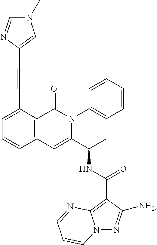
C1(C#CC2=CN(C)C=N2)=CC=CC2=C1C(=O)N(C1=CC=CC=C1)C(C(C)NC(C1=C3N(N=C1[NH2])C=CC=N3)=O)=C2
